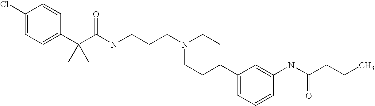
C1(Cl)=CC=C(C2(C(NCCCN3CCC(C4=CC=CC(NC(CCC)=O)=C4)CC3)=O)CC2)C=C1
